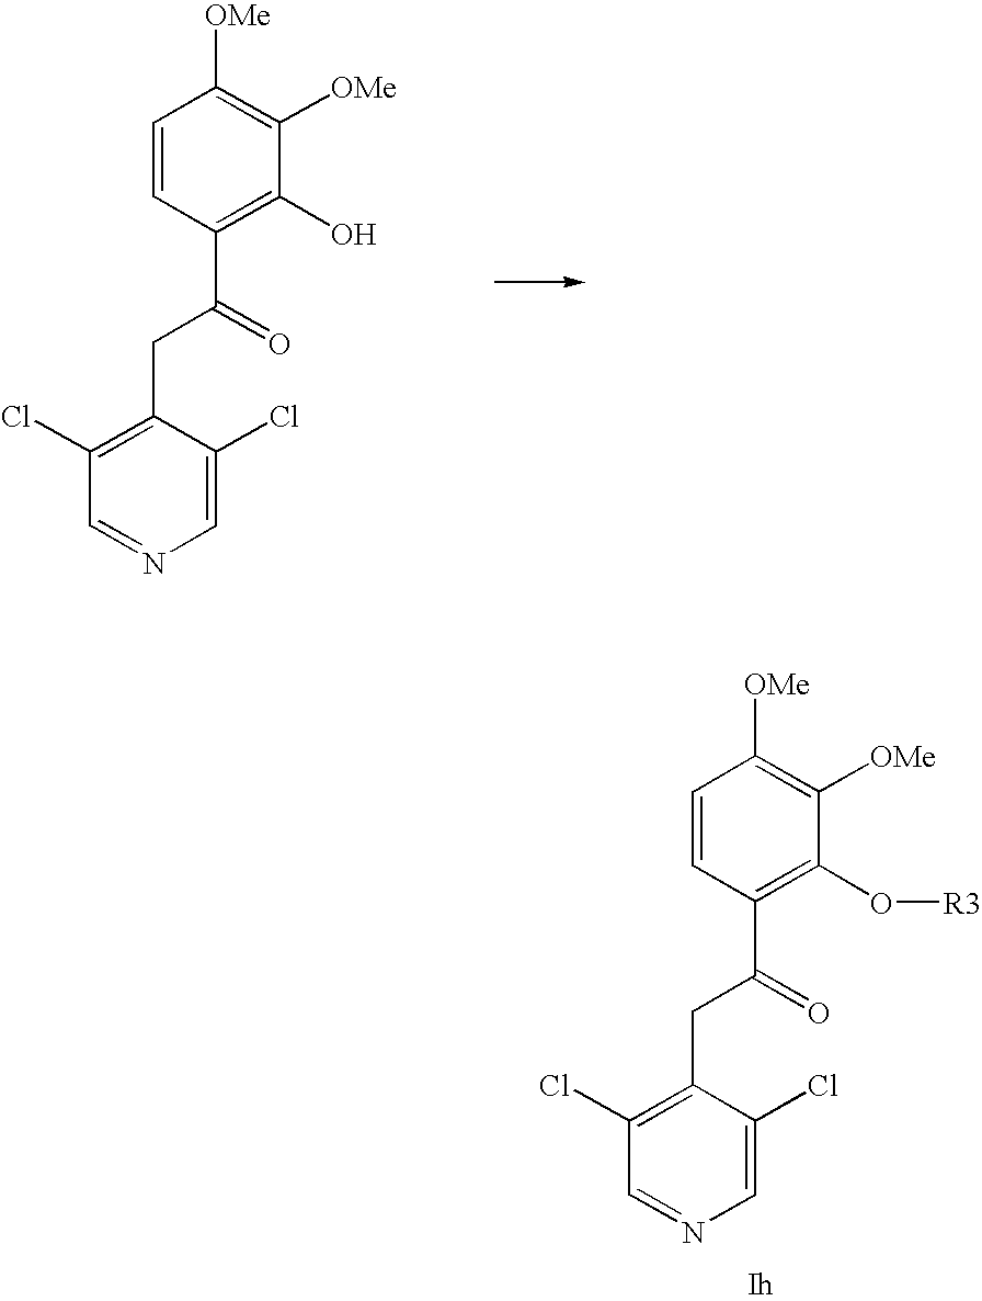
C1=CC(C(=O)CC2=C(Cl)C=NC=C2Cl)=C(O)C([OMe])=C1[OMe].C1=CC(C(=O)CC2=C(Cl)C=NC=C2Cl)=C(O[R3])C([OMe])=C1[OMe]
